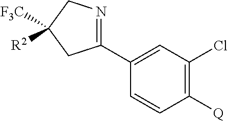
C1(C2=NCC([F3C])([R2])C2)=CC(Cl)=C([Q])C=C1
